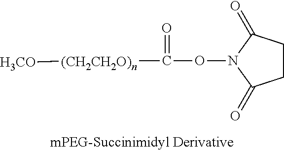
O(N1C(=O)CCC1=O)C([(CH2CH2O)n][H3CO])=O
